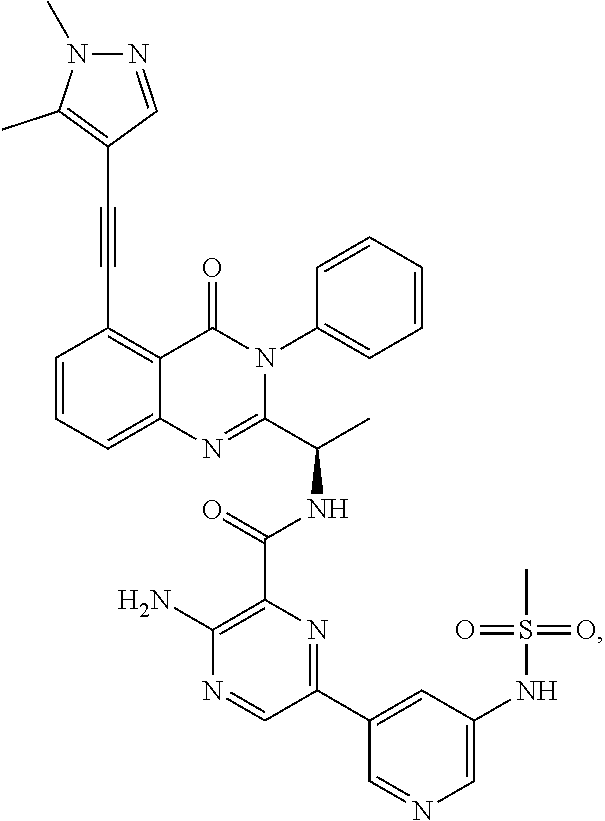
C(C1=C2C(=CC=C1)N=C(C(C)NC(=O)C1=C(N)N=CC(C3=CC(NS(=O)(=O)C)=CN=C3)=N1)N(C1=CC=CC=C1)C2=O)#CC1=C(C)N(C)N=C1
